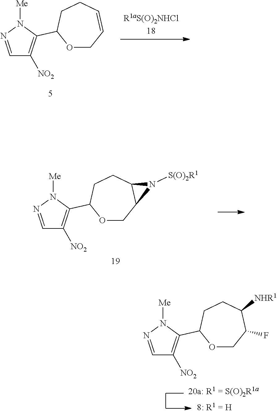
C1=NN([Me])C(C2OCC=CCC2)=C1[NO2].C1=NN([Me])C(C2OCC3C(CC2)N3[S(O)2R1])=C1[NO2].C1=NN([Me])C(C2OCC(F)C([NHR1])CC2)=C1[NO2]
